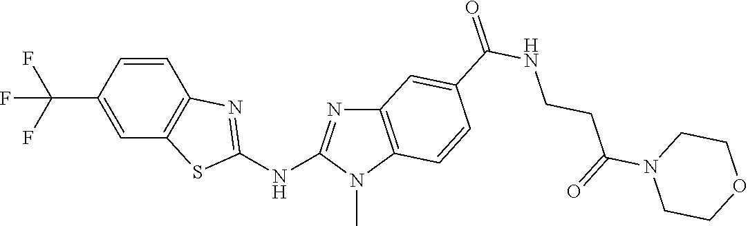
C1(C(F)(F)F)=CC2=C(C=C1)N=C(NC1=NC3=C(N1C)C=CC(C(NCCC(N1CCOCC1)=O)=O)=C3)S2
